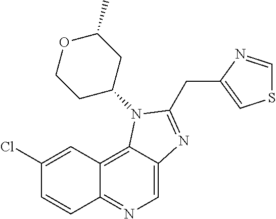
C1(Cl)=CC2=C3C(=CN=C2C=C1)N=C(CC1=CSC=N1)N3C1CC(C)OCC1
